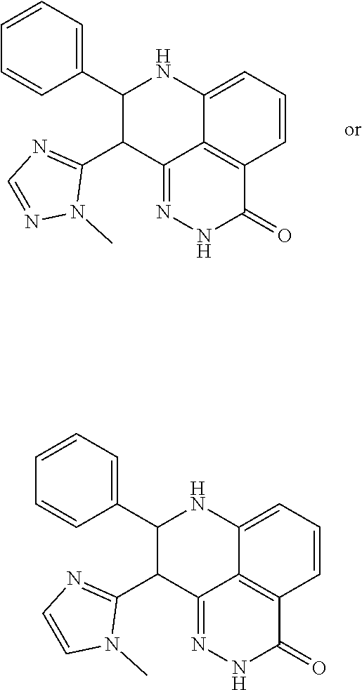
C1=CC=C(C2C(C3=NC=NN3C)C3=NNC(=O)C4=C3C(=CC=C4)N2)C=C1.C1=CC=C(C2C(C3=NC=CN3C)C3=NNC(=O)C4=C3C(=CC=C4)N2)C=C1
